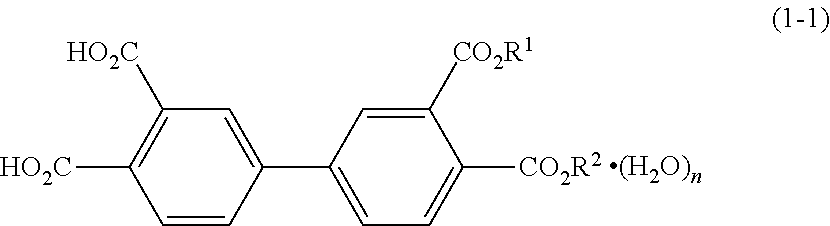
C1=C(C2=CC=C([CO2R2])C([CO2R1])=C2)C=CC([HO2C])=C1[HO2C]
